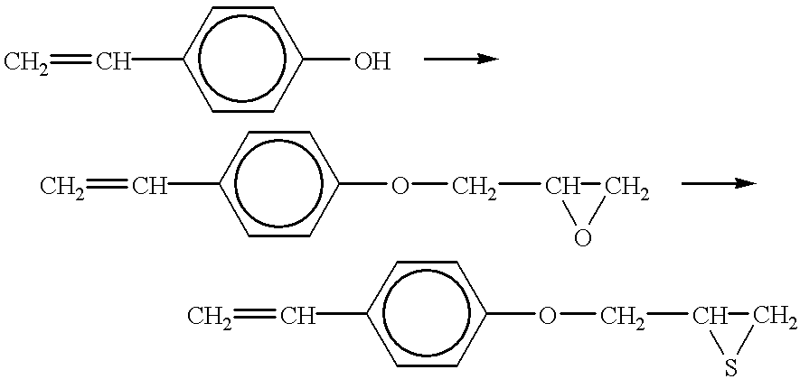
C=Cc1ccc(O)cc1.C=Cc1ccc(OCC2OC2)cc1.C=Cc1ccc(OCC2SC2)cc1
